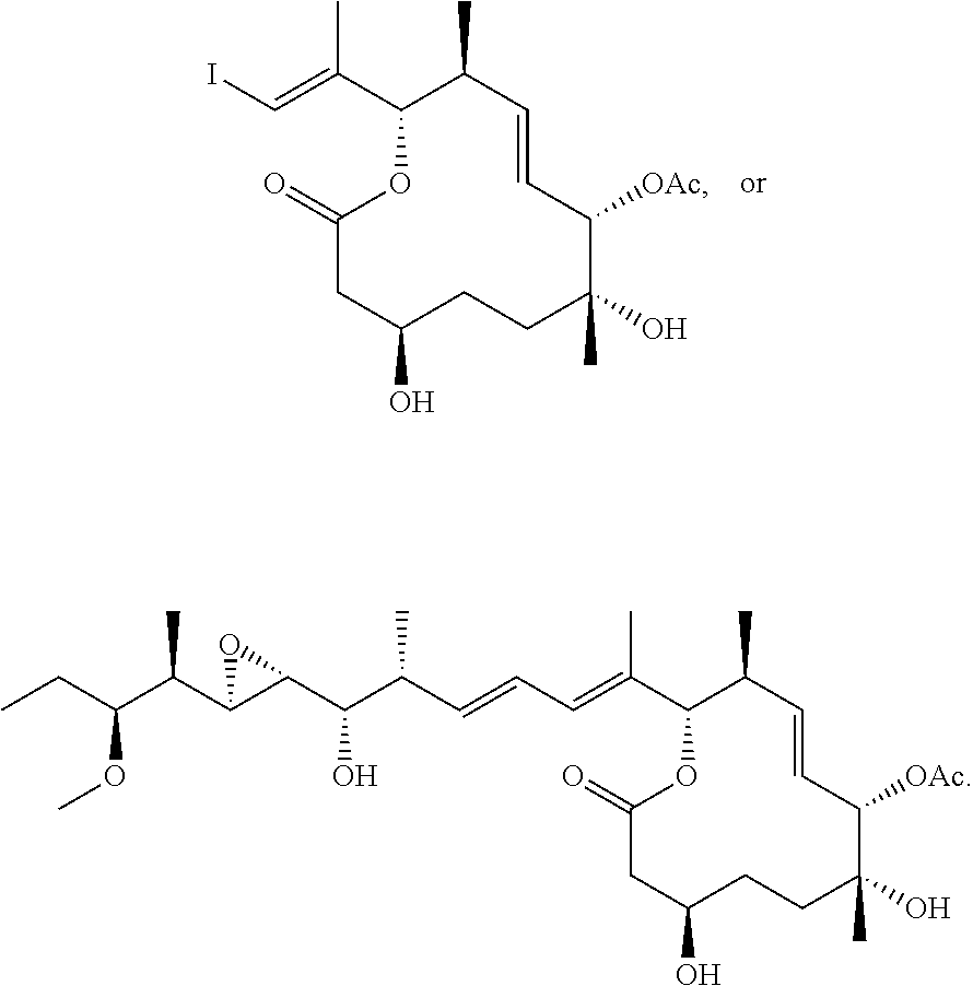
C1(=O)CC(O)CCC(C)(O)C([OAc])C=CC(C)C(C(C)=CI)O1.C1(=O)CC(O)CCC(C)(O)C([OAc])C=CC(C)C(C(C)=CC=CC(C(C2C(C(C(OC)CC)C)O2)O)C)O1
